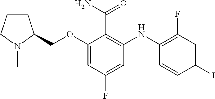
C(OC1=CC(F)=CC(NC2=C(F)C=C(I)C=C2)=C1C(=O)N)C1CCCN1C
